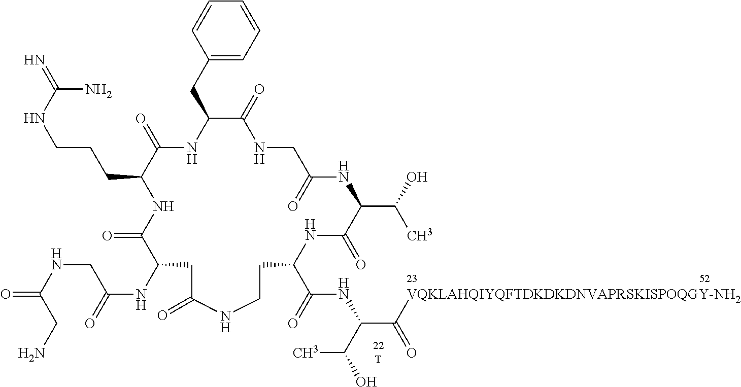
[T].C1=CC=CC(CC2NC(=O)C(CCCNC(=N)N)NC(=O)C(NC(=O)CNC(=O)CN)CC(=O)NCCC(C(=O)NC(C([VQKLAHQIYQFTDKDKDNVAPRSKISPOQGY-NH2])=O)C(O)C)NC(=O)C(C(O)C)NC(=O)CNC2=O)=C1
